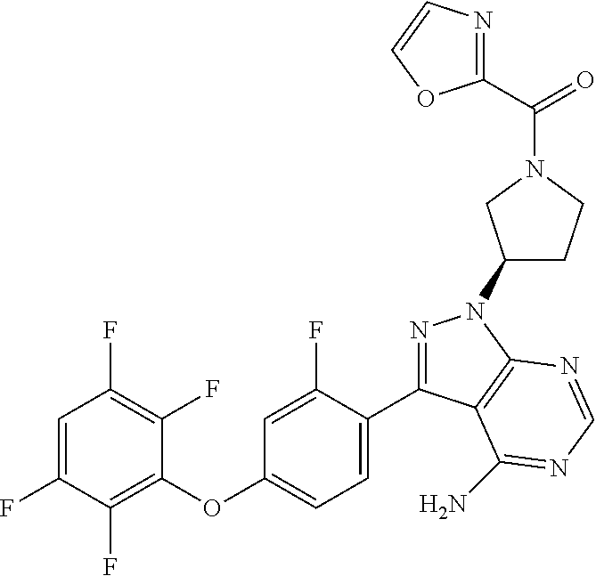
C1(OC2=CC=C(C3=NN(C4CCN(C(=O)C5=NC=CO5)C4)C4=C3C(N)=NC=N4)C(F)=C2)=C(F)C(F)=CC(F)=C1F
